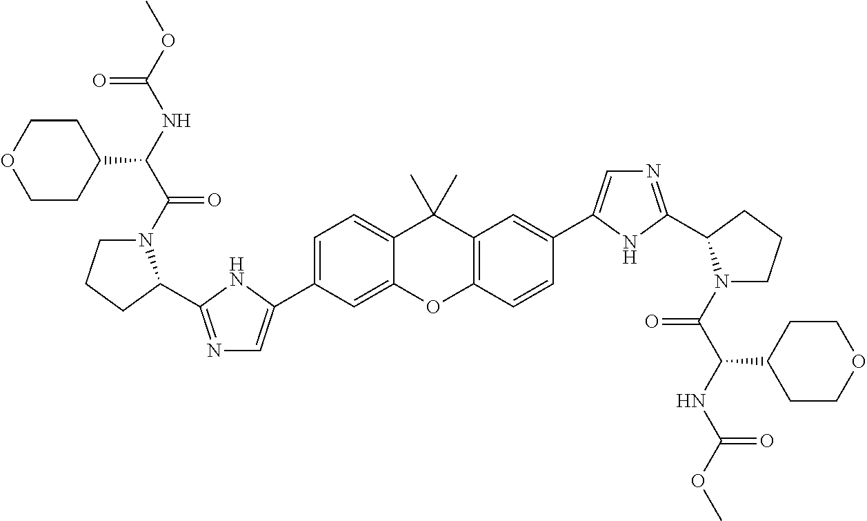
C1(C2=CN=C(C3N(C(=O)C(C4CCOCC4)NC(=O)OC)CCC3)N2)=CC=C2C(C)(C)C3=C(C=CC(C4=CN=C(C5N(C(=O)C(NC(=O)OC)C6CCOCC6)CCC5)N4)=C3)OC2=C1
